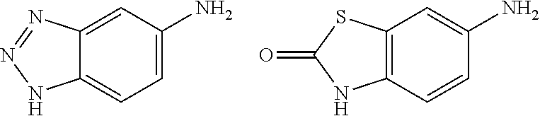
C12=CC=C(N)C=C1N=NN2.C12=C(C=CC(N)=C1)NC(=O)S2
